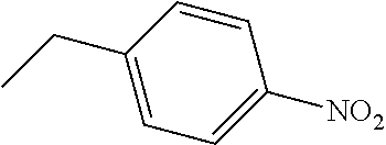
C1=C(CC)C=CC([NO2])=C1
